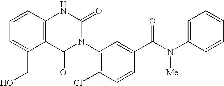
C12=C(C=CC=C1CO)NC(=O)N(C1=C(Cl)C=CC(C(N(C3=CC=CC=C3)[Me])=O)=C1)C2=O
